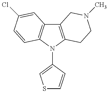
C12=C(N(C3=CSC=C3)C3=C1C=C(Cl)C=C3)CCN(C)C2
